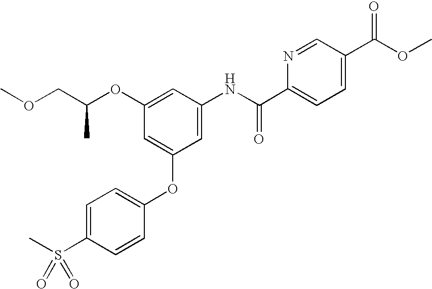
COCC(OC1=CC(NC(C2=CC=C(C(OC)=O)C=N2)=O)=CC(OC2=CC=C(S(C)(=O)=O)C=C2)=C1)C
